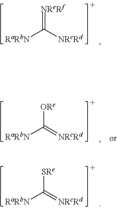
[NReRf]=C([RaRbN])[NRcRd].[ORe]C([RaRbN])=[NRcRd].[SRe]C([RaRbN])=[NRcRd]
